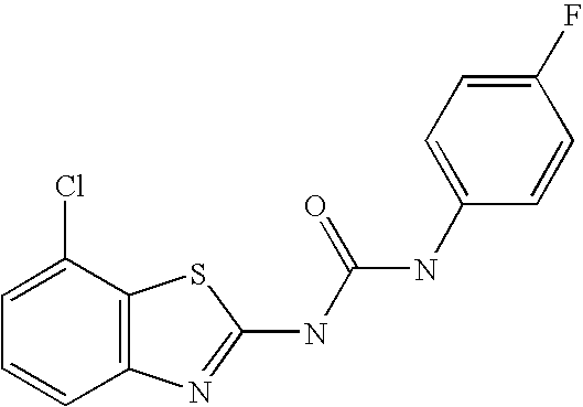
C1=C(Cl)C2=C(C=C1)N=C(NC(NC1=CC=C(F)C=C1)=O)S2
